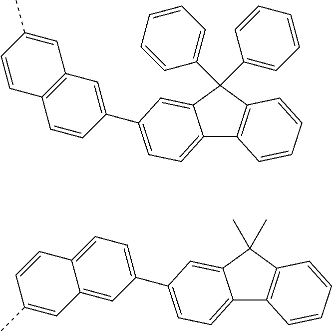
C12=CC=C(C3=CC4=C(C=C3)C=CC(C)=C4)C=C1C(C1=CC=CC=C1)(C1=CC=CC=C1)C1=C2C=CC=C1.C12=CC=C(C3=CC=C4C(=C3)C=C(C)C=C4)C=C1C(C)(C)C1=C2C=CC=C1
